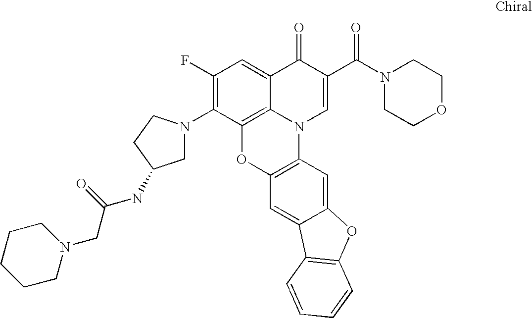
C12=C3C(=CC(F)=C1N1CC(NC(CN4CCCCC4)=O)CC1)C(=O)C(C(=O)N1CCOCC1)=CN3C1=C(O2)C=C2C(=C1)OC1=C2C=CC=C1
